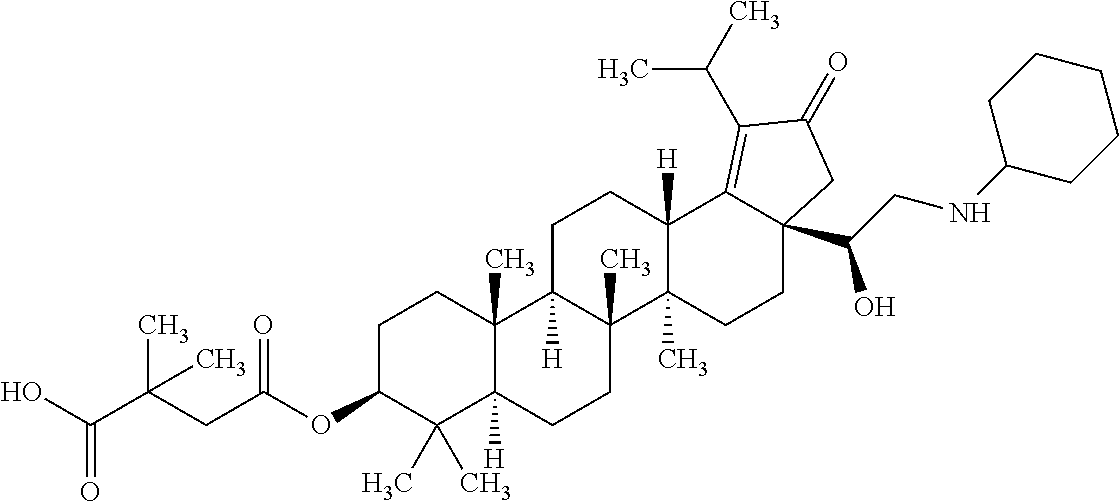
C1C(OC(CC(C(O)=O)(C)C)=O)C(C)(C)C2([H])C(C)(C1)C1([H])C(C)(CC2)C2(C)C([H])(CC1)C1=C(C(C)C)C(=O)CC1(C(CNC1CCCCC1)O)CC2
